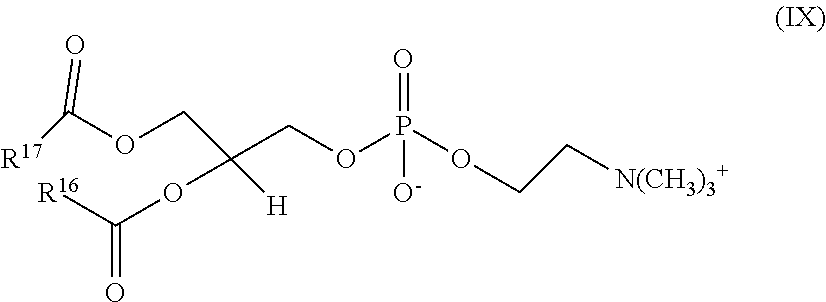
O(P(OCC(OC(=O)[R16])(COC([R17])=O)[H])(=O)[O-])CC[N(CH3)3+]
